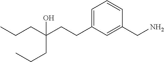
C1=C(CCC(CCC)(CCC)O)C=C(CN)C=C1
